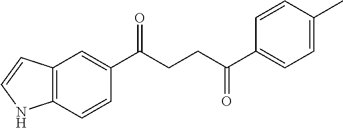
C1(C(CCC(C2=CC=C(C)C=C2)=O)=O)=CC2=C(C=C1)NC=C2
